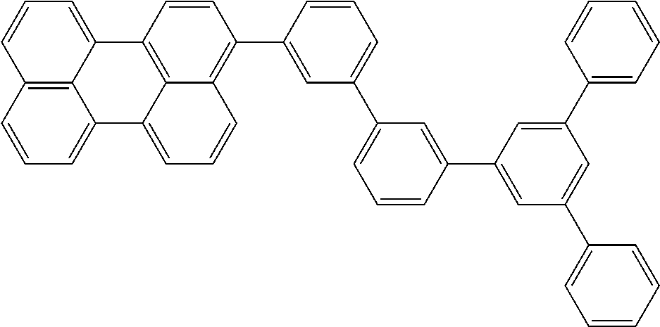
C12=CC=CC3=C1C(=CC=C3)C1=C3C2=CC=CC3=C(C2=CC(C3=CC=CC(C4=CC(C5=CC=CC=C5)=CC(C5=CC=CC=C5)=C4)=C3)=CC=C2)C=C1
